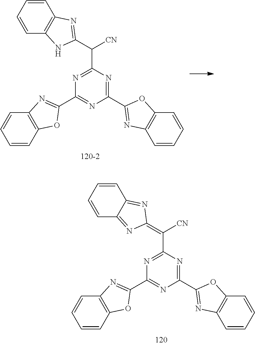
C1(C2=NC3=C(O2)C=CC=C3)=NC(C2=NC3=C(O2)C=CC=C3)=NC(C(C2=NC3=C(N2)C=CC=C3)[CN])=N1.C1(C2=NC3=C(O2)C=CC=C3)=NC(C2=NC3=C(O2)C=CC=C3)=NC(C(=C2N=C3C(=N2)C=CC=C3)[CN])=N1
